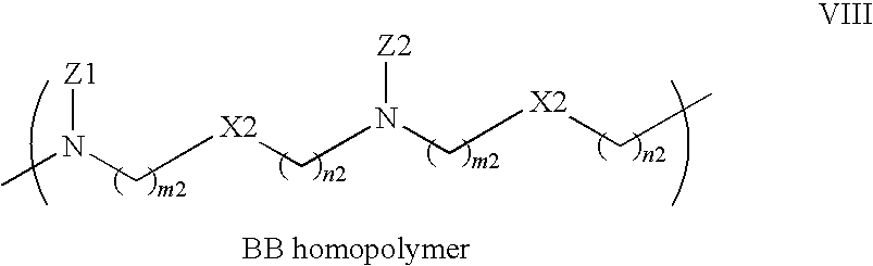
CN(C[X2]CN(C[X2]CC)[Z2])[Z1]
